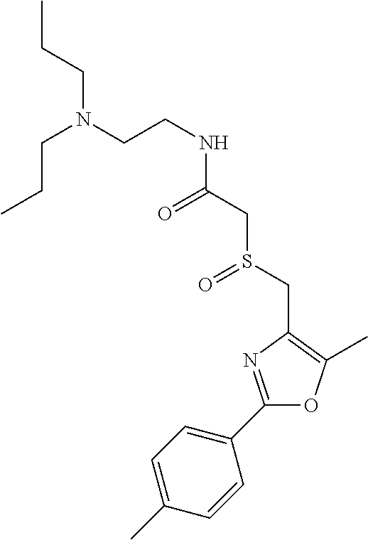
C(CNC(CS(CC1=C(C)OC(C2=CC=C(C)C=C2)=N1)=O)=O)N(CCC)CCC
